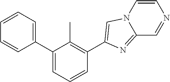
C1(C2=CC=CC(C3=CN4C=CN=CC4=N3)=C2C)=CC=CC=C1
